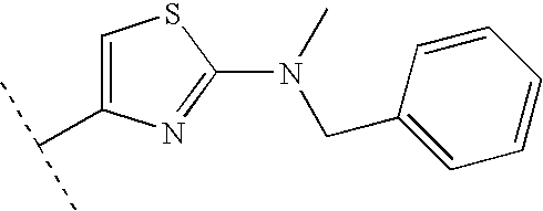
C1(N(CC2=CC=CC=C2)C)=NC(C(C)C)=CS1
